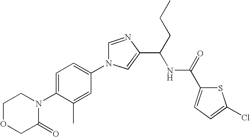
C1OCC(=O)N(C2=CC=C(N3C=NC(C(NC(C4=CC=C(Cl)S4)=O)CCC)=C3)C=C2C)C1
